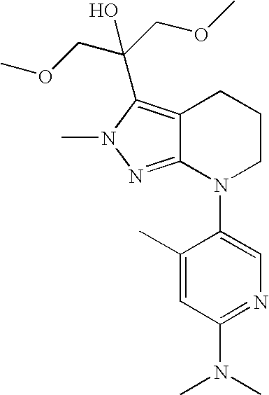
C12=C(C(COC)(COC)O)N(C)N=C1N(C1=CN=C(N(C)C)C=C1C)CCC2
